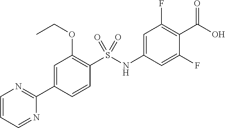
C1(S(NC2=CC(F)=C(C(O)=O)C(F)=C2)(=O)=O)=C(OCC)C=C(C2=NC=CC=N2)C=C1
